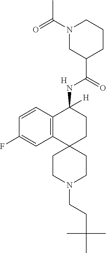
C12=C(C=CC(F)=C1)C(NC(C1CCCN(C(=O)C)C1)=O)([H])CCC21CCN(CCC(C)(C)C)CC1.[H]
